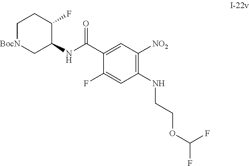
C1[BocN]CC(NC(C2=CC([NO2])=C(NCCOC(F)F)C=C2F)=O)C(F)C1
